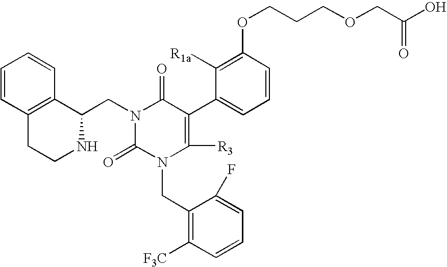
C1=CC(OCCCOCC(O)=O)=C([R1a])C(C2=C([R3])N(CC3=C([F3C])C=CC=C3F)C(=O)N(CC3C4=C(C=CC=C4)CCN3)C2=O)=C1
